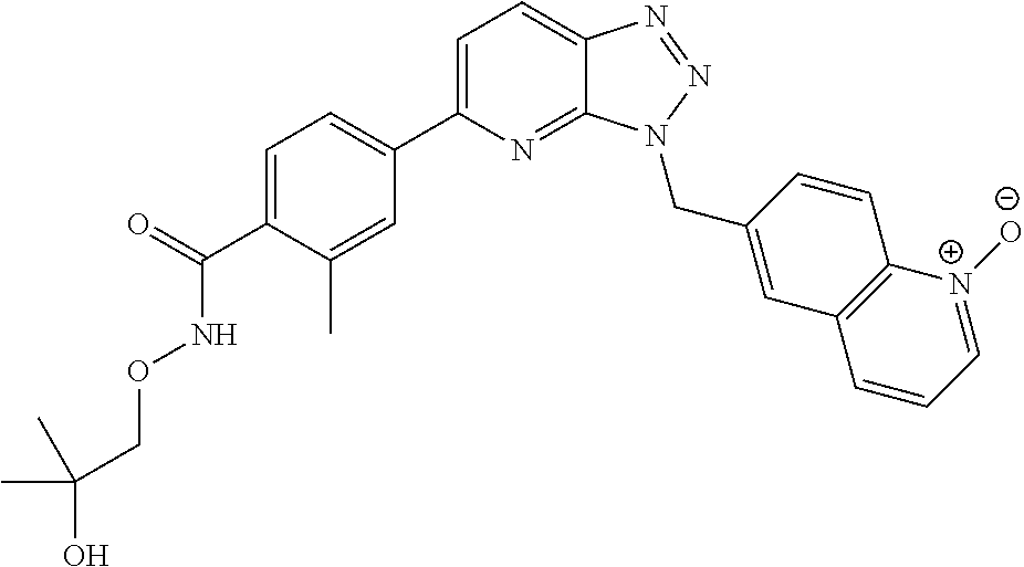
C1=C(C(=O)NOCC(O)(C)C)C(C)=CC(C2=CC=C3C(=N2)N(CC2=CC4=C(C=C2)[N+]([O-])=CC=C4)N=N3)=C1
